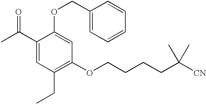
C1(C(C)=O)=CC(CC)=C(OCCCCC([CN])(C)C)C=C1OCC1=CC=CC=C1
